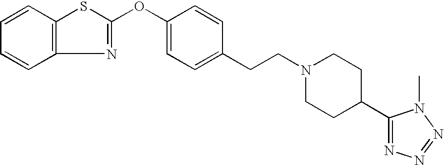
C1=CC2=C(C=C1)N=C(OC1=CC=C(CCN3CCC(C4=NN=NN4C)CC3)C=C1)S2
